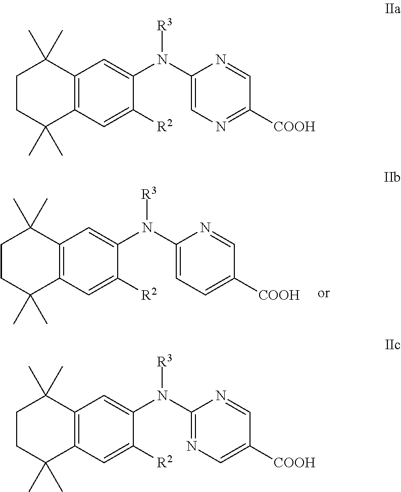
C1=C([R2])C(N(C2=CC=C([COOH])C=N2)[R3])=CC2=C1C(C)(C)CCC2(C)C.C12=C(C=C([R2])C(N(C3=CN=C([COOH])C=N3)[R3])=C1)C(C)(C)CCC2(C)C.C12=C(C=C([R2])C(N(C3=NC=C([COOH])C=N3)[R3])=C1)C(C)(C)CCC2(C)C
